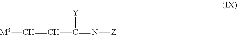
C(=CC([Y])=N[Z])[M3]
